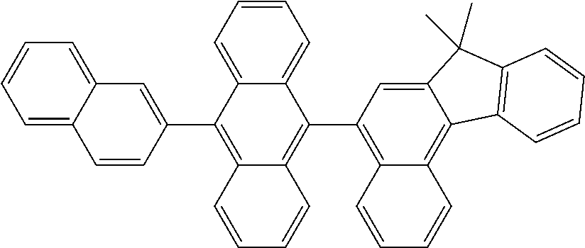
C1=CC=CC2=C1C(C)(C)C1=CC(C3=C4C=CC=CC4=C(C4=CC5=CC=CC=C5C=C4)C4=CC=CC=C34)=C3C(=C21)C=CC=C3
